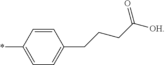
C1(*)=CC=C(CCCC([OH])=O)C=C1
